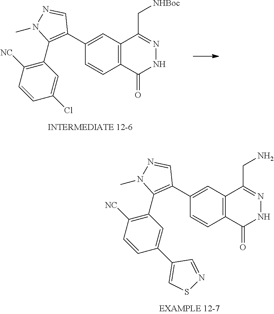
C12=C(C(C[NHBoc])=NNC1=O)C=C(C1=C(C3=C([NC])C=CC(Cl)=C3)N(C)N=C1)C=C2.C12=C(C(CN)=NNC1=O)C=C(C1=C(C3=C([NC])C=CC(C4=CSN=C4)=C3)N(C)N=C1)C=C2
